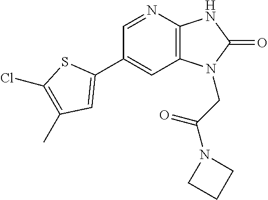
C1(C2=CC(C)=C(Cl)S2)=CC2=C(N=C1)NC(=O)N2CC(=O)N1CCC1
